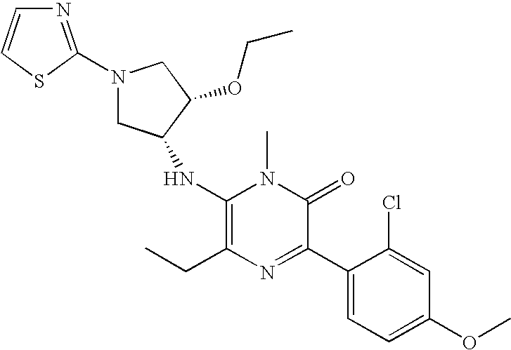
C1(NC2CN(C3=NC=CS3)CC2OCC)=C(CC)N=C(C2=CC=C(OC)C=C2Cl)C(=O)N1C
